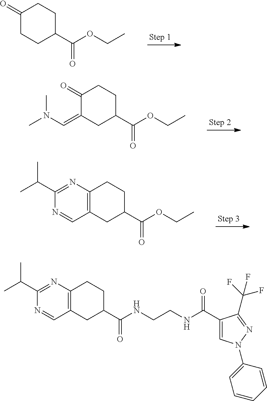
C1(C(OCC)=O)CCC(=O)CC1.C1(C(OCC)=O)CCC(=O)C(=CN(C)C)C1.C1(C(OCC)=O)CCC2=C(C1)C=NC(C(C)C)=N2.C1(C(NCCNC(C2=CN(C3=CC=CC=C3)N=C2C(F)(F)F)=O)=O)CCC2=C(C1)C=NC(C(C)C)=N2
